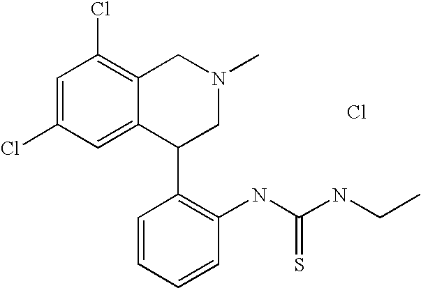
C1=C2C(=C(Cl)C=C1Cl)CN(C)CC2C1=C(NC(=S)NCC)C=CC=C1.Cl
